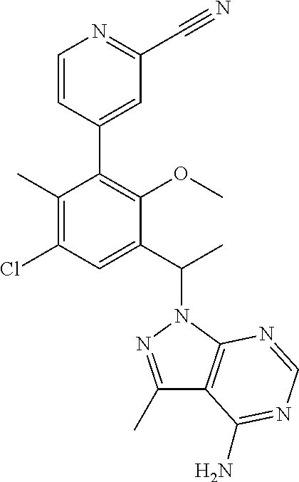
C1(C)=C(Cl)C=C(C(C)N2C3=C(C(C)=N2)C(N)=NC=N3)C(OC)=C1C1=CC(C#N)=NC=C1
